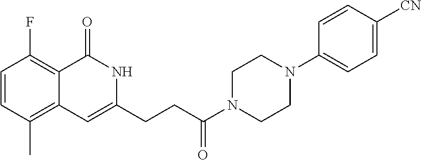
C1=CC(C)=C2C(=C1F)C(=O)NC(CCC(N1CCN(C3=CC=C([CN])C=C3)CC1)=O)=C2
